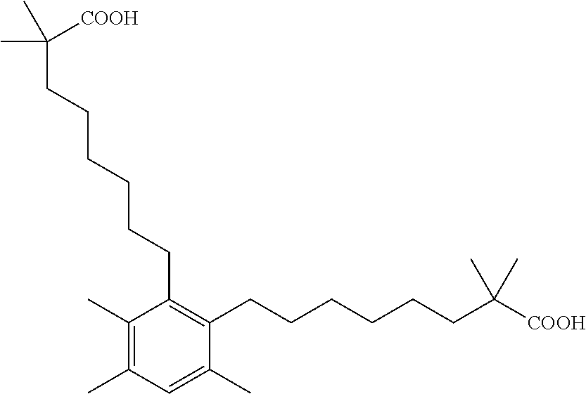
C1(C)=CC(C)=C(C)C(CCCCCCC(C)(C)[COOH])=C1CCCCCCC(C)(C)[COOH]
